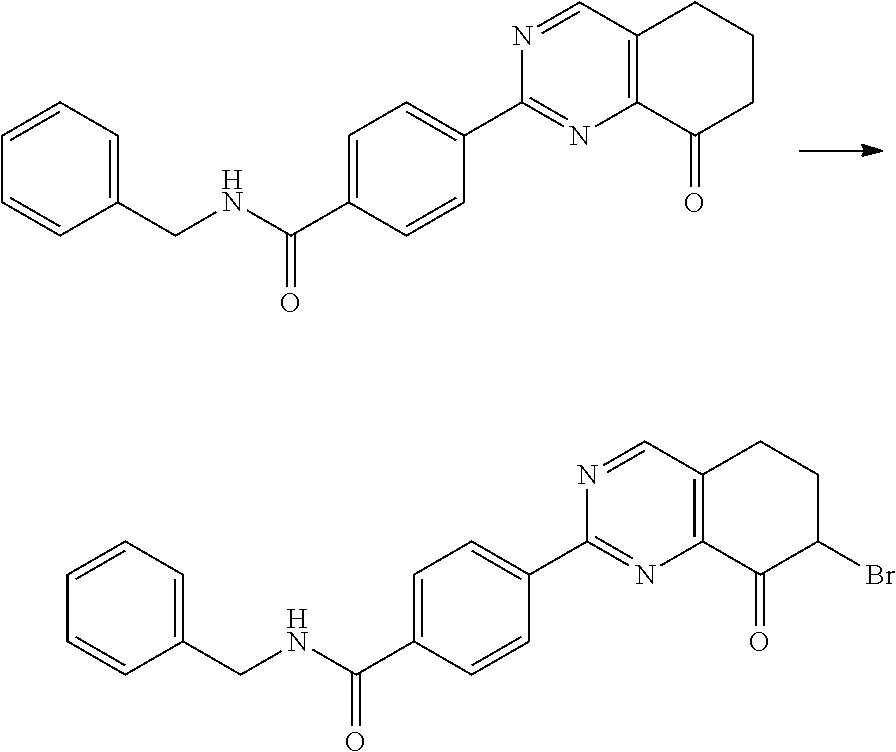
N(C(C1=CC=C(C2=NC3=C(C=N2)CCCC3=O)C=C1)=O)CC1=CC=CC=C1.N(C(C1=CC=C(C2=NC3=C(C=N2)CCC(Br)C3=O)C=C1)=O)CC1=CC=CC=C1
